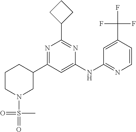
C1=C(NC2=NC=CC(C(F)(F)F)=C2)N=C(C2CCC2)N=C1C1CCCN(S(=O)(=O)C)C1
